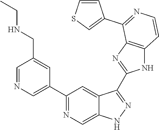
C1=NC=C(C2=NC=C3C(=C2)C(C2=NC4=C(N2)C=CN=C4C2=CSC=C2)=NN3)C=C1CNCC
